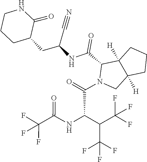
C1CCC(CC(NC(=O)C2C3([H])C([H])(CN2C(=O)C(C(C(F)(F)F)C(F)(F)F)NC(C(F)(F)F)=O)CCC3)C#N)C(=O)N1
